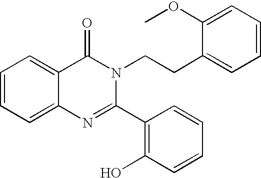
C1=CC=C2C(=C1)C(=O)N(CCC1=CC=CC=C1OC)C(C1=C(O)C=CC=C1)=N2
